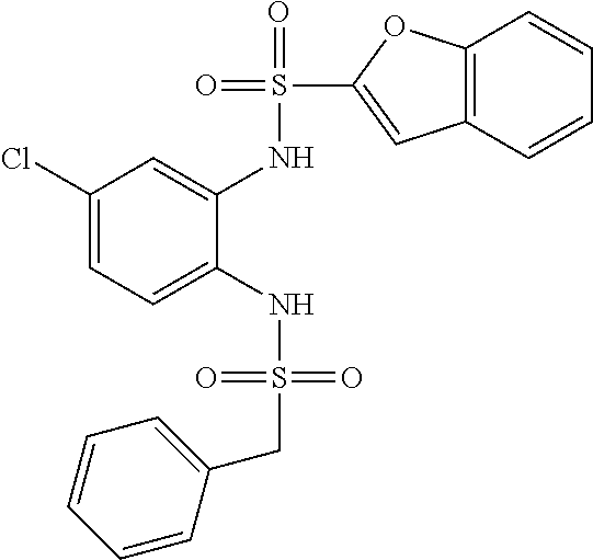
C1(Cl)=CC=C(NS(=O)(=O)CC2=CC=CC=C2)C(NS(=O)(C2=CC3=C(O2)C=CC=C3)=O)=C1
